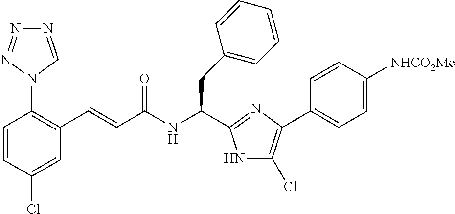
C1=CC(Cl)=CC(C=CC(NC(CC2=CC=CC=C2)C2=NC(C3=CC=C([NHCO2Me])C=C3)=C(Cl)N2)=O)=C1N1C=NN=N1
